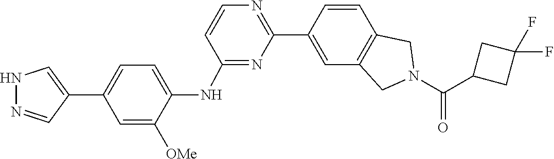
C1(C(N2CC3=C(C=CC(C4=NC=CC(NC5=CC=C(C6=CNN=C6)C=C5[OMe])=N4)=C3)C2)=O)CC(F)(F)C1
